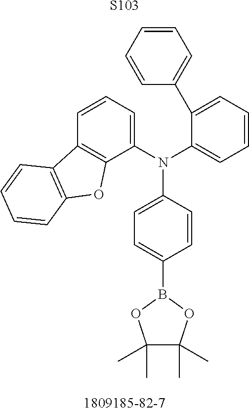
C1(C)(C)C(C)(C)OB(C2=CC=C(N(C3=CC=CC4=C3OC3=C4C=CC=C3)C3=CC=CC=C3C3=CC=CC=C3)C=C2)O1.[S103]
